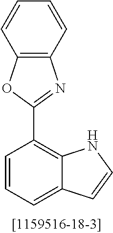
C1=CC=C2C(=C1C1=NC3=C(O1)C=CC=C3)NC=C2
